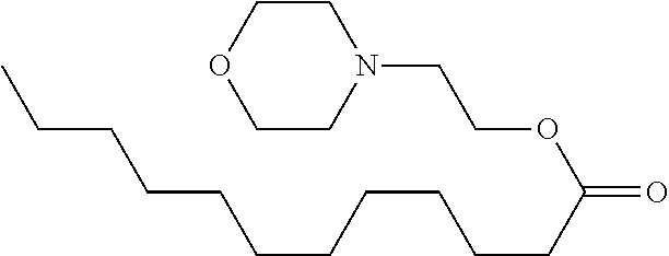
N1(CCOC(=O)CCCCCCCCCCC)CCOCC1
